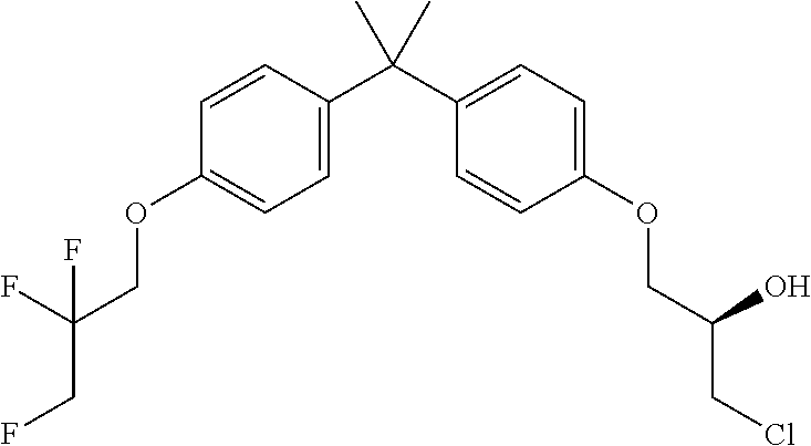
C1=C(C(C2=CC=C(OCC(CCl)O)C=C2)(C)C)C=CC(OCC(CF)(F)F)=C1
